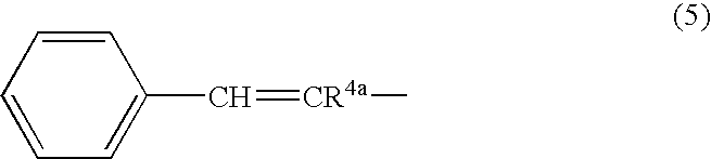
C1=CC=CC(C=[CR4a]C)=C1
